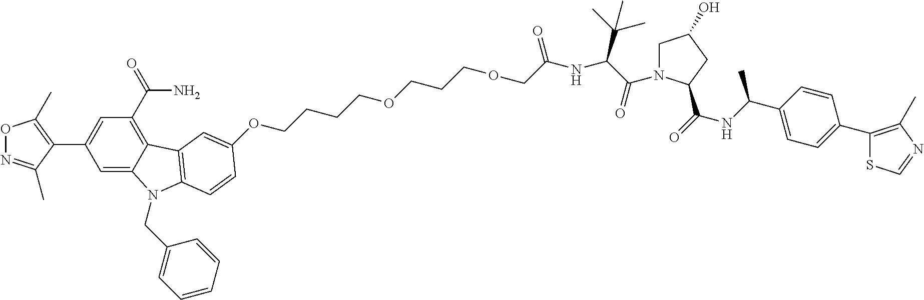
O1N=C(C)C(C2=CC(C(=O)N)=C3C(=C2)N(CC2=CC=CC=C2)C2=C3C=C(OCCCCOCCCOCC(NC(C(=O)N3CC(O)CC3C(=O)NC(C3=CC=C(C4=C(C)N=CS4)C=C3)C)C(C)(C)C)=O)C=C2)=C1C
